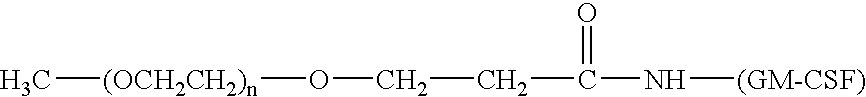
C(=O)(CCO[(OCH2CH2)n]C)N[(GM-CSF)]
